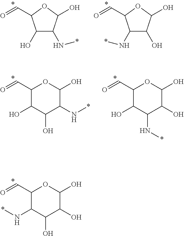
C1(O)C(N*)C(O)OC1C=O.C1(N*)C(O)C(O)OC1C=O.C1(O)C(O)C(N*)C(O)OC1C=O.C1(O)C(N*)C(O)C(O)OC1C=O.C1(N*)C(O)C(O)C(O)OC1C=O
